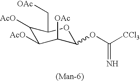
C1([AcO])C([AcO])C([OAc])C(OC([CCl3])=N)OC1C[OAc]
